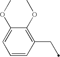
C1=CC(CC)=C(OC)C(OC)=C1
